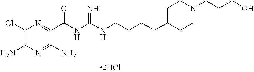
C1(Cl)=C(N)N=C(N)C(C(NC(NCCCCC2CCN(CCCO)CC2)=N)=O)=N1.[2HCl]
